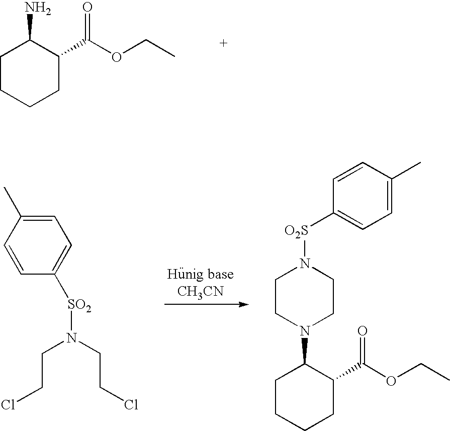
C1CCCC(C(OCC)=O)C1N.C1=C(C)C=CC([SO2]N(CCCl)CCCl)=C1.C1CCCC(C(OCC)=O)C1N1CCN([O2S]C2=CC=C(C)C=C2)CC1
